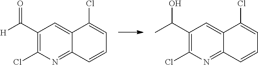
ClC1=C(C([H])=O)C=C2C(=N1)C=CC=C2Cl.ClC1=C(C(C)O)C=C2C(=N1)C=CC=C2Cl
